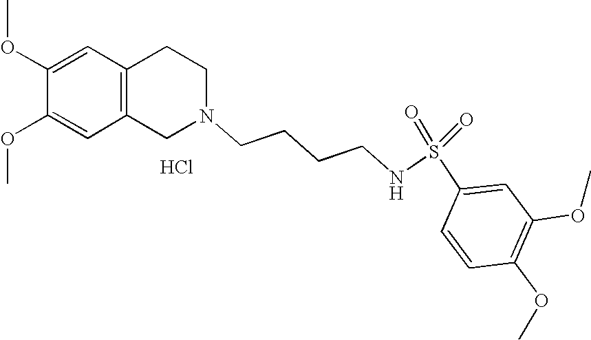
C1=C(OC)C(OC)=CC2=C1CCN(CCCCNS(=O)(=O)C1=CC(OC)=C(OC)C=C1)C2.Cl
